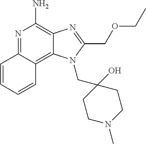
C1=CC2=NC(N)=C3C(=C2C=C1)N(CC1(O)CCN(C)CC1)C(COCC)=N3
